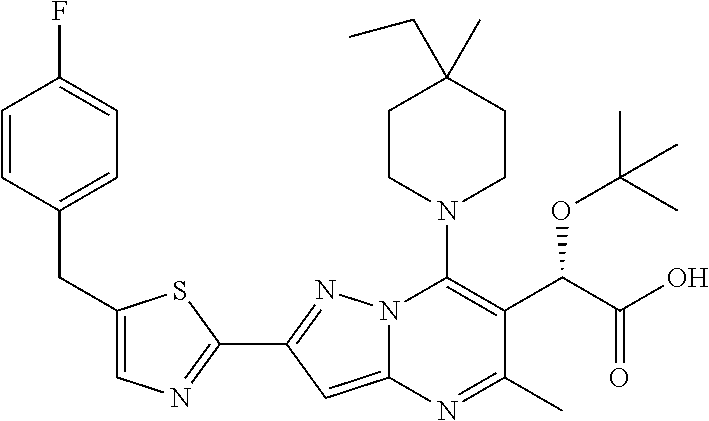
C1(C2=NC=C(CC3=CC=C(F)C=C3)S2)=NN2C(=C1)N=C(C)C(C(C(O)=O)OC(C)(C)C)=C2N1CCC(C)(CC)CC1
